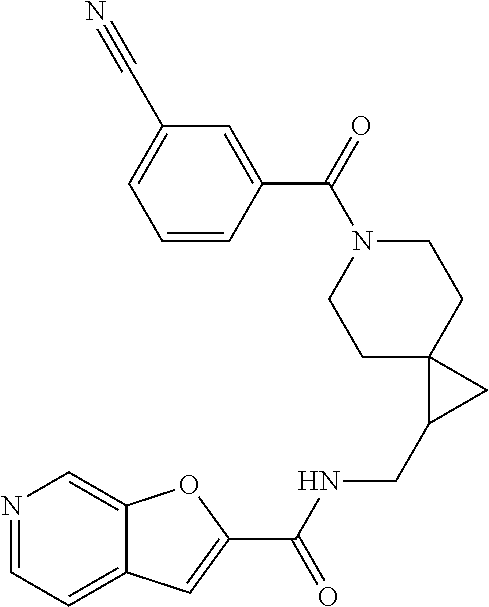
N1=CC=C2C(=C1)OC(C(NCC1CC13CCN(C(C1=CC(C#N)=CC=C1)=O)CC3)=O)=C2
